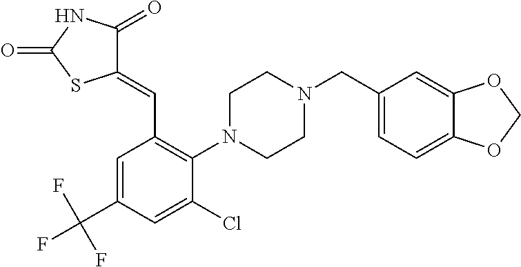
C1(=CC2=C(N3CCN(CC4=CC=C5C(=C4)OCO5)CC3)C(Cl)=CC(C(F)(F)F)=C2)C(=O)NC(=O)S1
